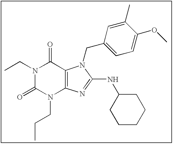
C(N1C(=O)N(CCC)C2=C(C1=O)N(CC1=CC=C(OC)C(C)=C1)C(NC1CCCCC1)=N2)C
